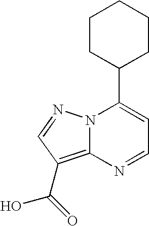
C1=C(C2CCCCC2)N2C(=C(C(O)=O)C=N2)N=C1
